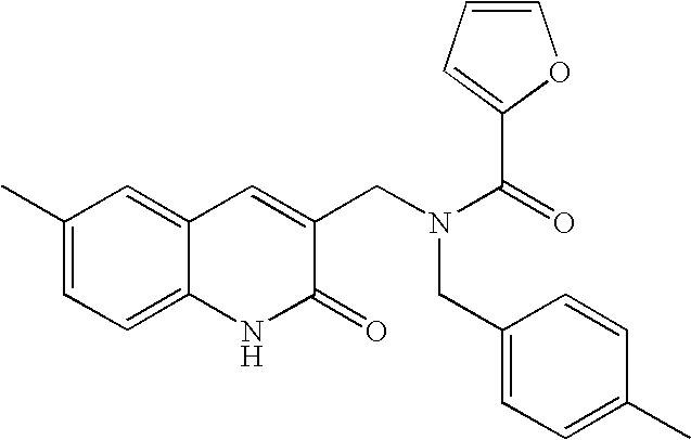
C1(C)=CC=C2C(=C1)C=C(CN(C(=O)C1=CC=CO1)CC1=CC=C(C)C=C1)C(=O)N2
